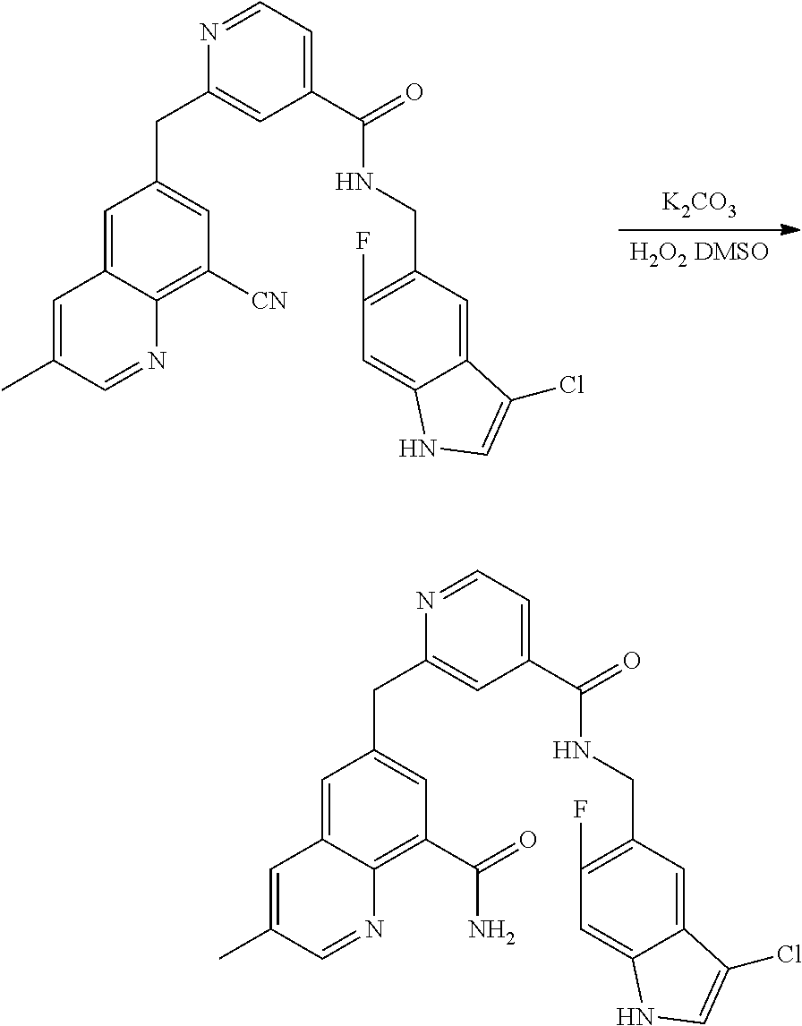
[H2O2 DMSO].[K2CO3].C1=C2C(=C([CN])C=C1CC1=CC(C(=O)NCC3=C(F)C=C4C(=C3)C(Cl)=CN4)=CC=N1)N=CC(C)=C2.C1=C2C(=C(C(=O)N)C=C1CC1=CC(C(=O)NCC3=C(F)C=C4C(=C3)C(Cl)=CN4)=CC=N1)N=CC(C)=C2
